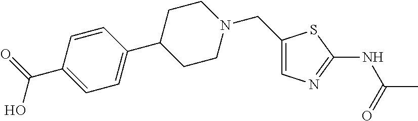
C1(CN2CCC(C3=CC=C(C(=O)O)C=C3)CC2)=CN=C(NC(C)=O)S1
